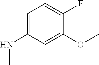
C1=C(NC)C=C(OC)C(F)=C1
